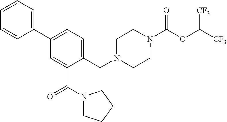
N1(C(OC([CF3])[CF3])=O)CCN(CC2=CC=C(C3=CC=CC=C3)C=C2C(=O)N2CCCC2)CC1
